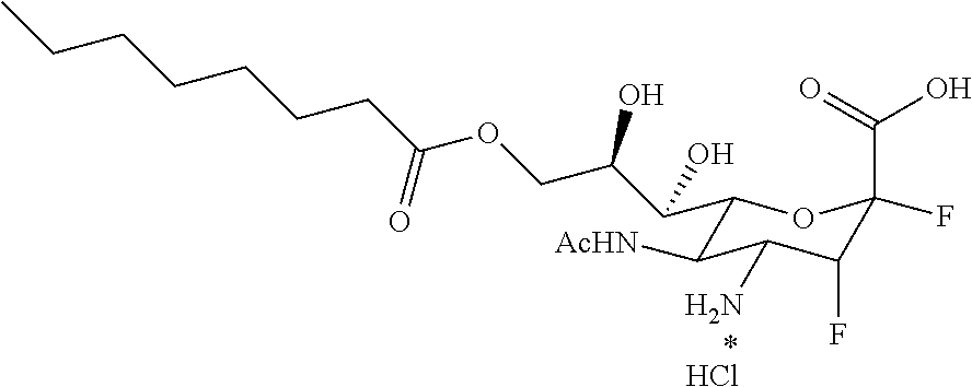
C1(C(C(COC(CCCCCCC)=O)O)O)C([AcHN])C(N)C(F)C(C(=O)O)(F)O1.Cl
